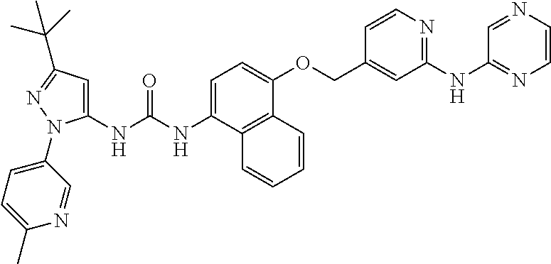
C1=C(NC(NC2=CC(C(C)(C)C)=NN2C2=CC=C(C)N=C2)=O)C2=C(C(OCC3=CC(NC4=NC=CN=C4)=NC=C3)=C1)C=CC=C2
